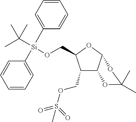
C1(COS(=O)(=O)C)C2C(OC1CO[Si](C1=CC=CC=C1)(C(C)(C)C)C1=CC=CC=C1)OC(C)(C)O2
